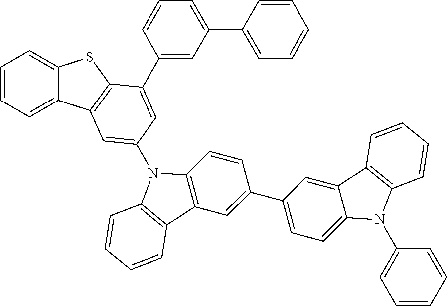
C1=CC=C2C(=C1)SC1=C2C=C(N2C3=C(C=C(C4=CC=C5C(=C4)C4=C(N5C5=CC=CC=C5)C=CC=C4)C=C3)C3=C2C=CC=C3)C=C1C1=CC(C2=CC=CC=C2)=CC=C1
